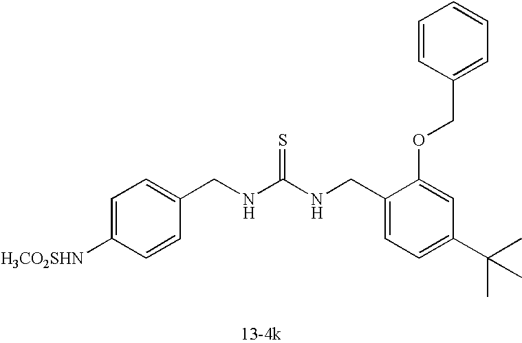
C1=C([H3CO2SHN])C=CC(CNC(NCC2=CC=C(C(C)(C)C)C=C2OCC2=CC=CC=C2)=S)=C1
